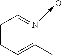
C1=CC=C(C)N=C1.O
